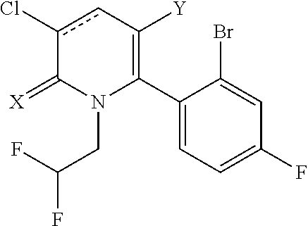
C1(C2=C([Y])cc(Cl)C(=[X])N2CC(F)F)=CC=C(F)C=C1Br
